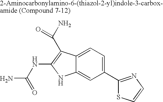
C1(C2=NC=CS2)=CC=C2C(=C1)NC(NC(N)=O)=C2C(N)=O
